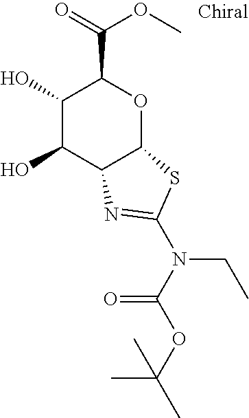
C1(O)C(O)C2C(OC1C(OC)=O)SC(N(CC)C(OC(C)(C)C)=O)=N2
